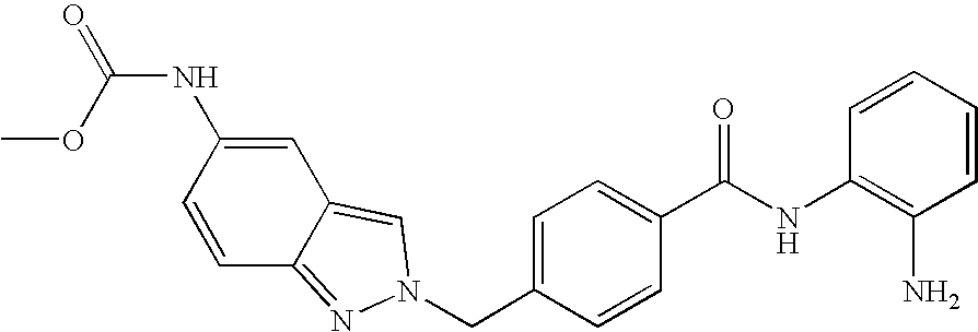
C1(NC(C2=CC=C(CN3N=C4C=CC(NC(=O)OC)=CC4=C3)C=C2)=O)=C(N)C=CC=C1
